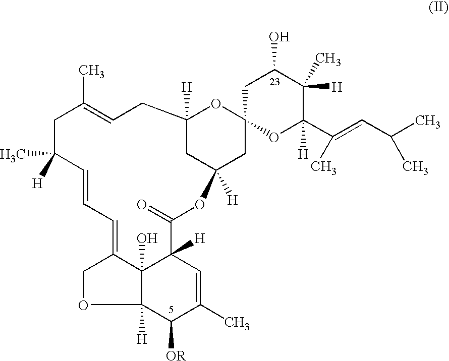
C12(O)C3([H])C([OR])C(C)=CC1([H])C(=O)OC1([H])CC([H])(CC=C(C)CC(C)([H])C=CC=C2CO3)OC2(CC(O)C([H])(C)C([H])(C(=CC(C)C)C)O2)C1
